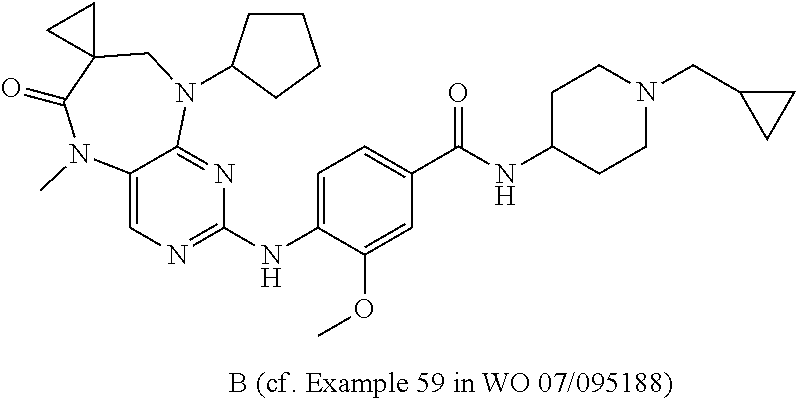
C12=CN=C(NC3=CC=C(C(NC4CCN(CC5CC5)CC4)=O)C=C3OC)N=C1N(C1CCCC1)CC1(C(=O)N2C)CC1
